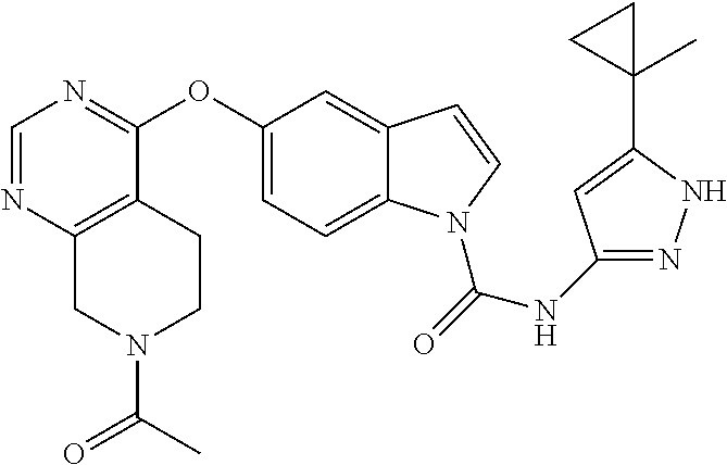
O(C1=CC=C2C(=C1)C=CN2C(=O)NC1=NNC(C2(C)CC2)=C1)C1=NC=NC2=C1CCN(C(=O)C)C2
